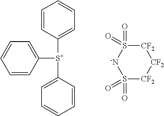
C1=CC([S+](C2=CC=CC=C2)C2=CC=CC=C2)=CC=C1.[-N]1S(=O)(=O)[CF2][CF2][CF2]S1(=O)=O
